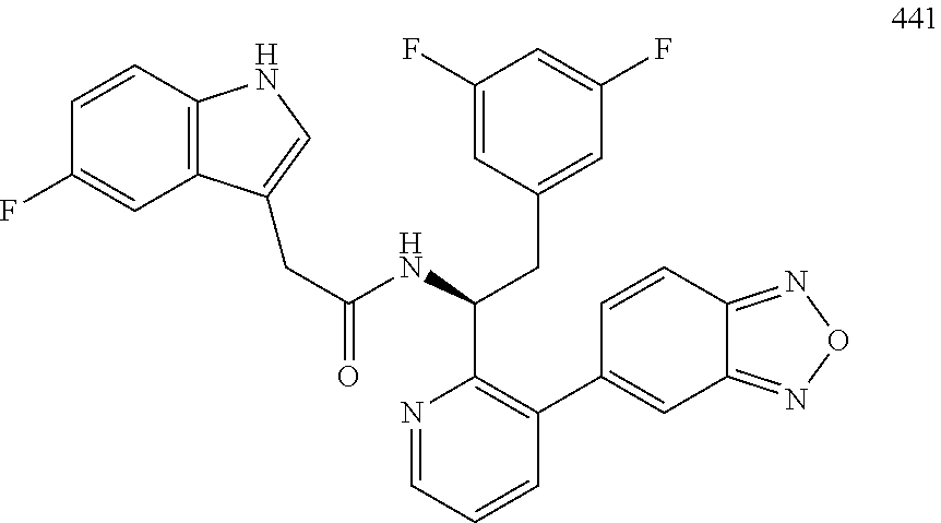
C12=C(NC=C1CC(=O)NC(CC1=CC(F)=CC(F)=C1)C1=C(C3=CC4=NON=C4C=C3)C=CC=N1)C=CC(F)=C2
